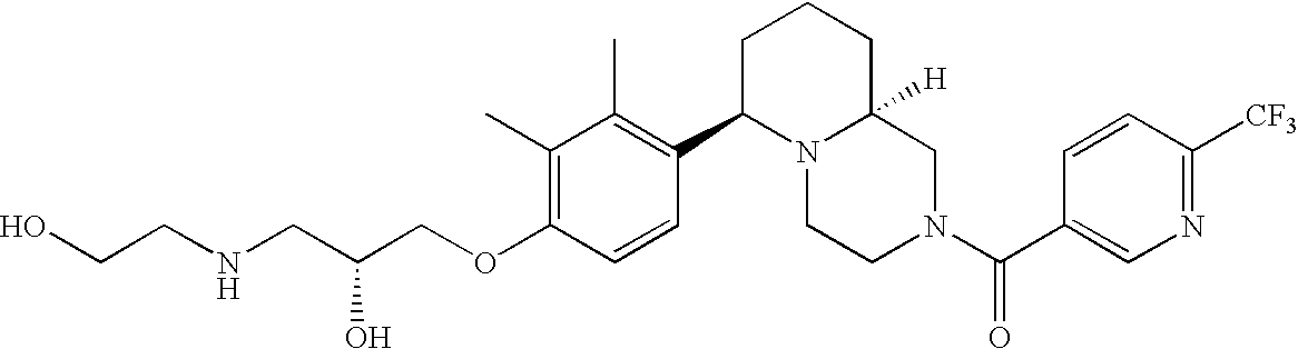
O(C1=C(C)C(C)=C(C2N3C([H])(CN(C(=O)C4=CN=C([CF3])C=C4)CC3)CCC2)C=C1)CC(CNCCO)O
